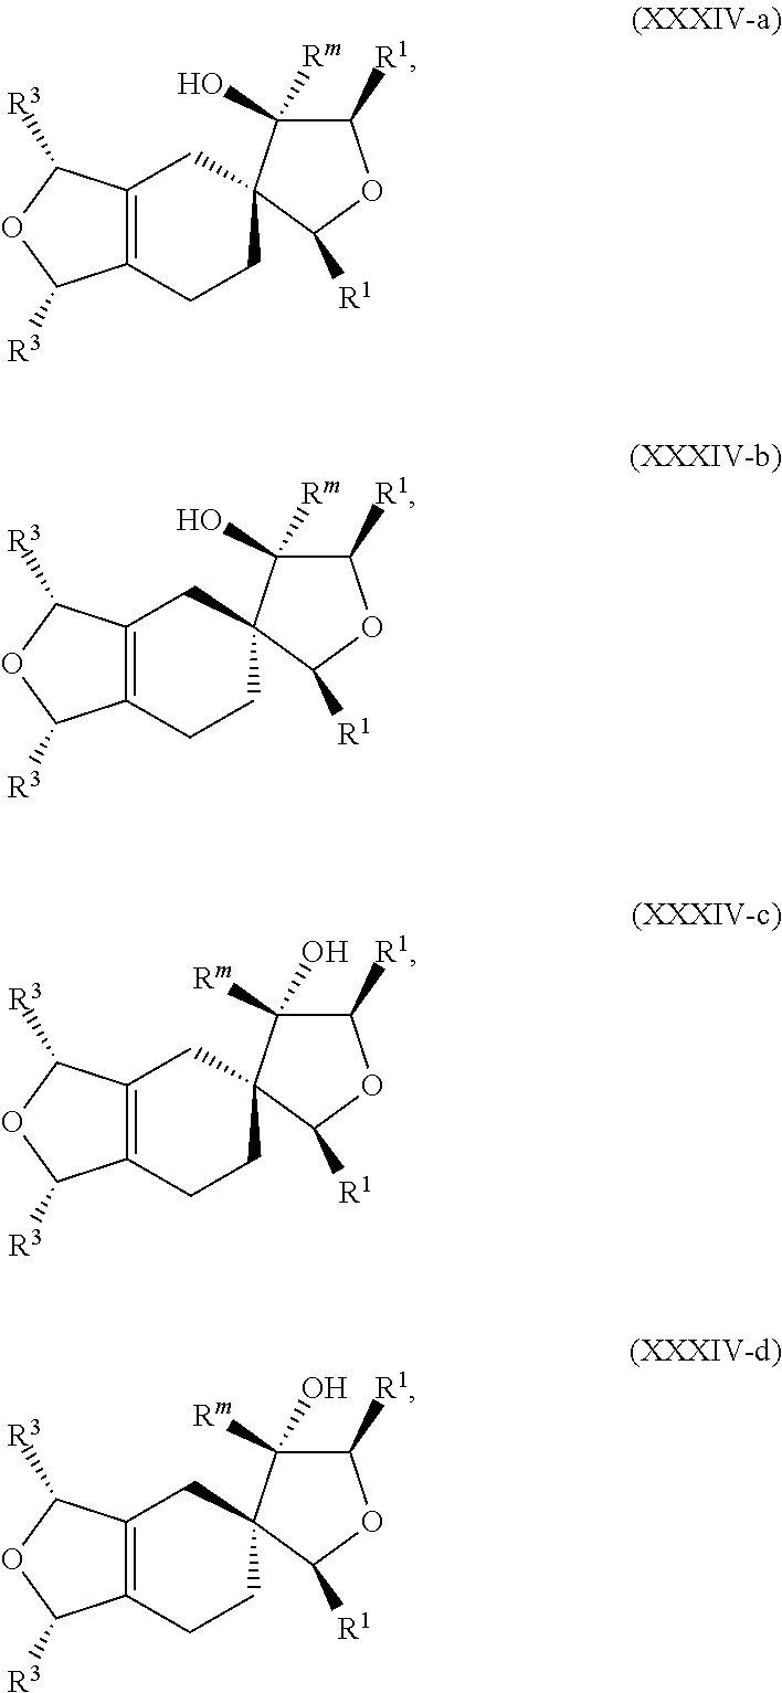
C12=C(CCC3(C1)C(O)([Rm])C([R1])OC3[R1])C([R3])OC2[R3].C12=C(CCC3(C1)C(O)([Rm])C([R1])OC3[R1])C([R3])OC2[R3].C12=C(CCC3(C1)C(O)([Rm])C([R1])OC3[R1])C([R3])OC2[R3].C12=C(CCC3(C1)C([Rm])(O)C([R1])OC3[R1])C([R3])OC2[R3]
